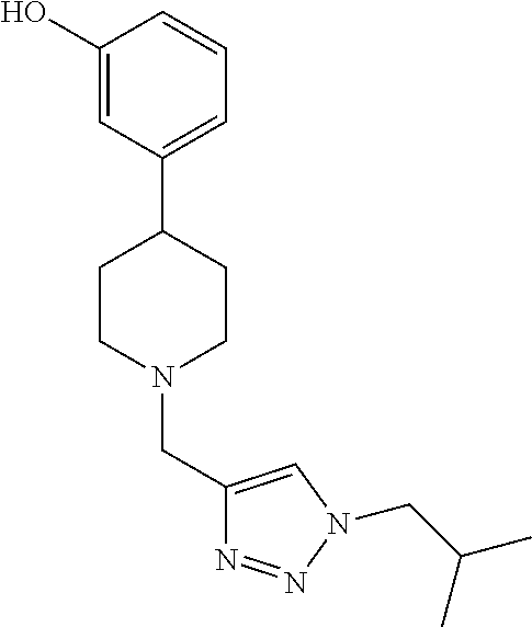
C1(O)=CC(C2CCN(CC3=CN(CC(C)C)N=N3)CC2)=CC=C1
